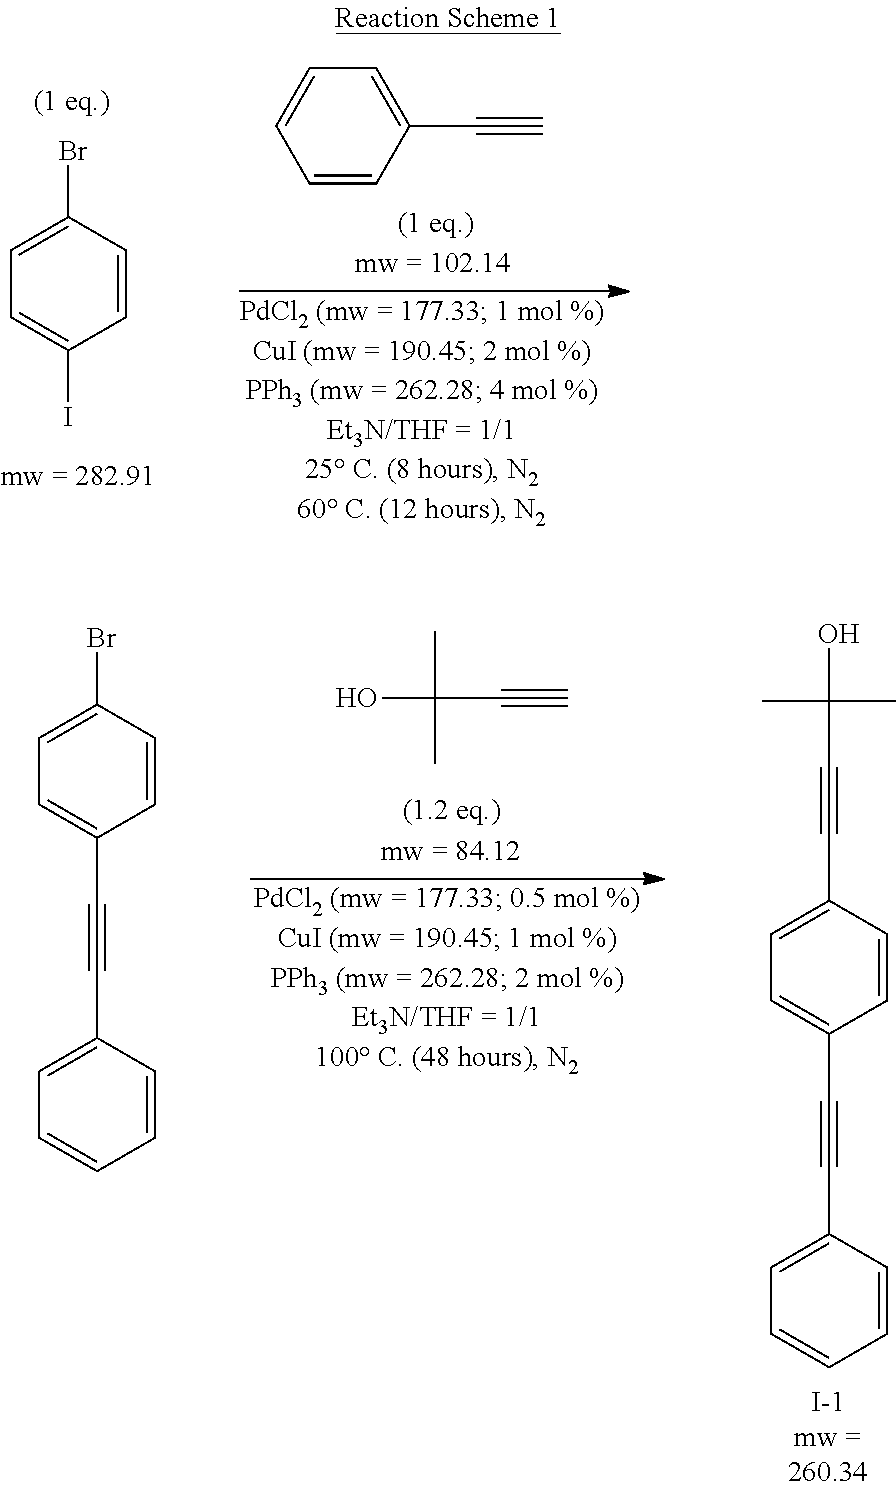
C1=C(Br)C=CC(I)=C1.C1=C(C#C)C=CC=C1.C1=C(C#CC(O)(C)C)C=CC(C#CC2=CC=CC=C2)=C1.[I-].C(C#C)(C)(C)O.C1=C(Br)C=CC(C#CC2=CC=CC=C2)=C1
